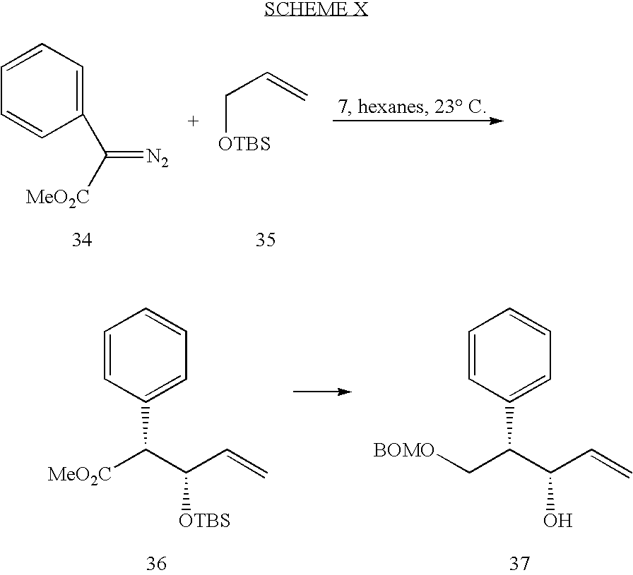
C1(C([MeO2C])=[N2])=CC=CC=C1.[OTBS]CC=C.C1=CC(C(C(C=C)[OTBS])[MeO2C])=CC=C1.C1=CC(C(C(C=C)O)C[BOMO])=CC=C1
